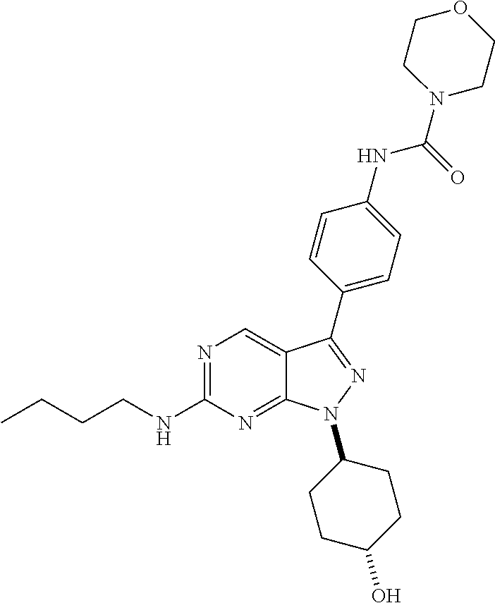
N1=C(NCCCC)N=C2C(=C1)C(C1=CC=C(NC(=O)N3CCOCC3)C=C1)=NN2C1CCC(O)CC1
